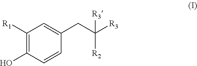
C1([R1])=C(O)C=CC(CC([R3])([R3])[R2])=C1
